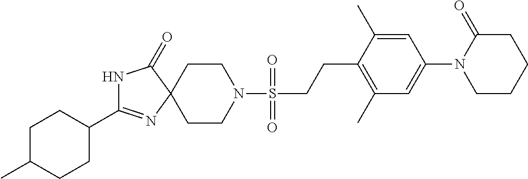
N1C(C2CCC(C)CC2)=NC2(C1=O)CCN(S(CCC1=C(C)C=C(N3CCCCC3=O)C=C1C)(=O)=O)CC2
